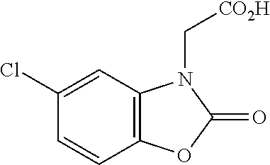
C12=C(C=C(Cl)C=C1)N(C[CO2H])C(=O)O2
